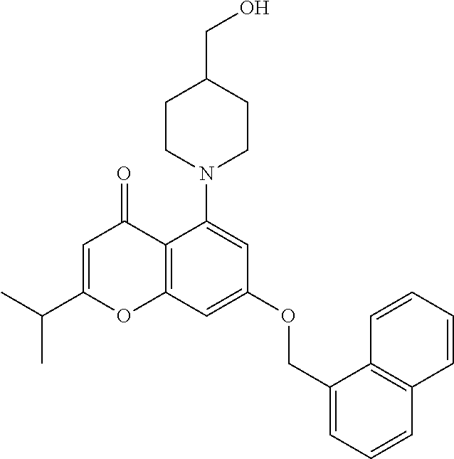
C1=C(C(C)C)OC2=C(C1=O)C(N1CCC(CO)CC1)=CC(OCC1=CC=CC3=C1C=CC=C3)=C2
